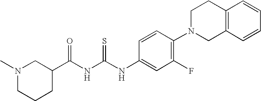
N1(C)CCCC(C(NC(NC2=CC(F)=C(N3CC4=C(CC3)C=CC=C4)C=C2)=S)=O)C1
